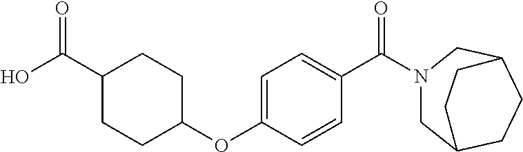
C1=C(OC2CCC(C(O)=O)CC2)C=CC(C(N2CC3CCC(C2)CC3)=O)=C1
